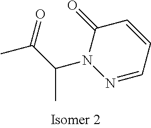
N1=CC=CC(=O)N1C(C(C)=O)C
